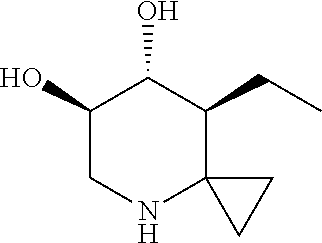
C1(O)CNC2(C(CC)C1O)CC2
